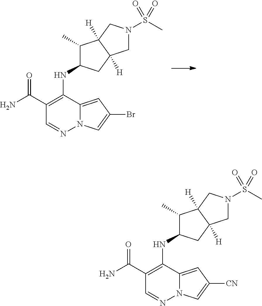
C1(C(N)=O)=C(NC2C(C)C3([H])C([H])(C2)CN(S(C)(=O)=O)C3)C2=CC(Br)=CN2N=C1.C1(C(N)=O)=C(NC2C(C)C3([H])C([H])(C2)CN(S(C)(=O)=O)C3)C2=CC([CN])=CN2N=C1
